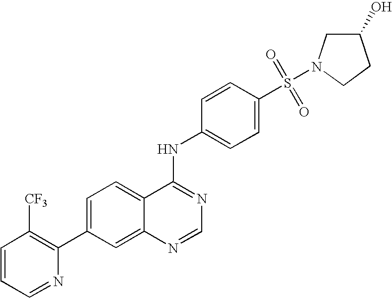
C1=CC=NC(C2=CC=C3C(=C2)N=CN=C3NC2=CC=C(S(=O)(=O)N3CC(O)CC3)C=C2)=C1[CF3]
